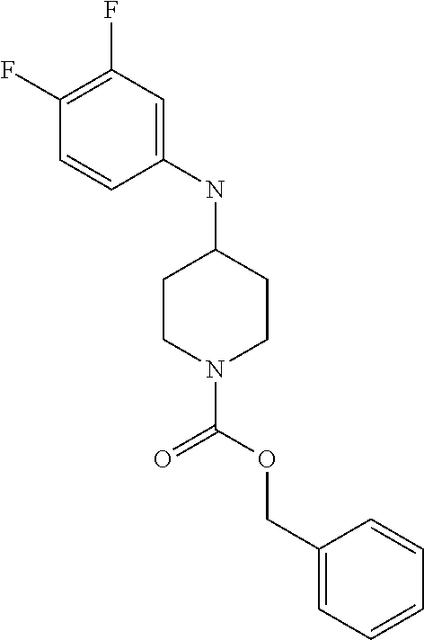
C1(F)=C(F)C=CC(NC2CCN(C(=O)OCC3=CC=CC=C3)CC2)=C1
